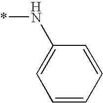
C1=C(N*)C=CC=C1
